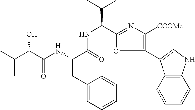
C(NC(C(NC(C(C(C)C)O)=O)CC1=CC=CC=C1)=O)(C(C)C)C1=NC([COOMe])=C(C2=CNC3=C2C=CC=C3)O1
